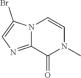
N12C(=NC=C1Br)C(=O)N(C)C=C2
